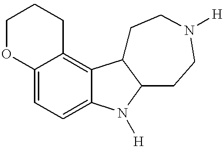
C12=CC=C3C(=C1CCCO2)C1C(N3[H])CCN([H])CC1
